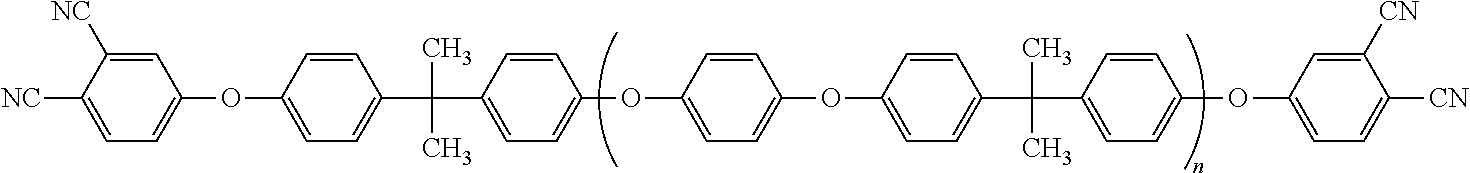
C1=C([NC])C([NC])=CC=C1OC1=CC=C(C(C)(C)C2=CC=C(OC3=CC=C(OC4=CC=C(C(C)(C)C5=CC=C(OC6=CC=C([CN])C([CN])=C6)C=C5)C=C4)C=C3)C=C2)C=C1
